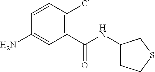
C1=CC(Cl)=C(C(NC2CCSC2)=O)C=C1N
